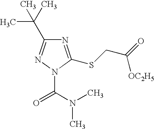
N1=C(SCC([OC2H5])=O)N(C(N(C)C)=O)N=C1C(C)(C)C
